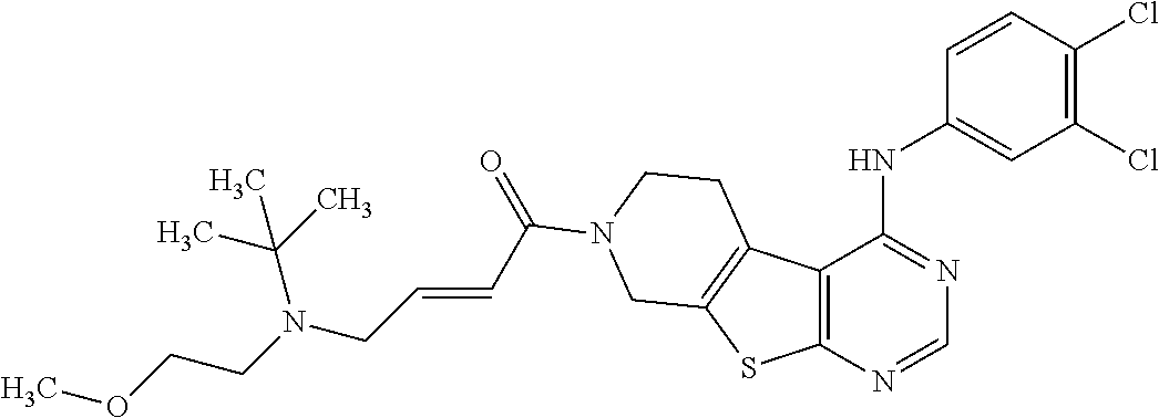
C12=C(N=CN=C1NC1=CC(Cl)=C(Cl)C=C1)SC1=C2CCN(C(=O)C=CCN(CCOC)C(C)(C)C)C1
